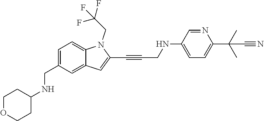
C1=C(C(C)(C)C#N)N=CC(NCC#CC2=CC3=CC(CNC4CCOCC4)=CC=C3N2CC(F)(F)F)=C1
